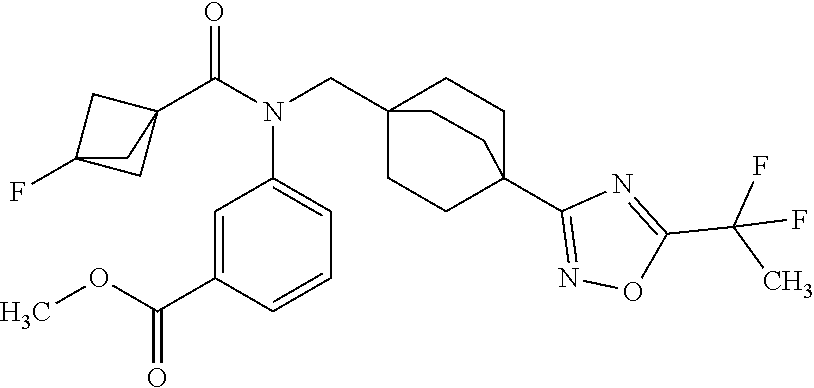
C1=CC(C(OC)=O)=CC(N(CC23CCC(C4=NOC(C(F)(C)F)=N4)(CC2)CC3)C(=O)C23CC(F)(C2)C3)=C1
